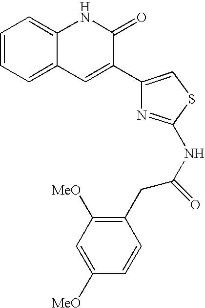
C1=CC=C2C(=C1)NC(=O)C(C1=CSC(NC(CC3=C([MeO])C=C([MeO])C=C3)=O)=N1)=C2
